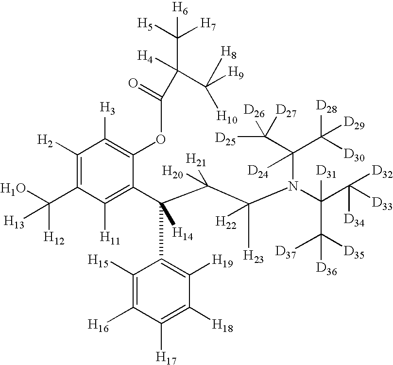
C1([H2])=C(C(O)([H12])[H13])C([H11])=C(C(C(C(N(C(C([D33])([D34])[D32])([D31])C([D35])([D37])[D36])C(C([D25])([D26])[D27])(C([D28])([D29])[D30])[D24])([H23])[H22])([H20])[H21])(C2=C([H19])C([H18])=C([H17])C([H16])=C2[H15])[H14])C(OC(=O)C([H4])(C([H9])([H8])[H10])C([H5])([H7])[H6])=C1[H3]
